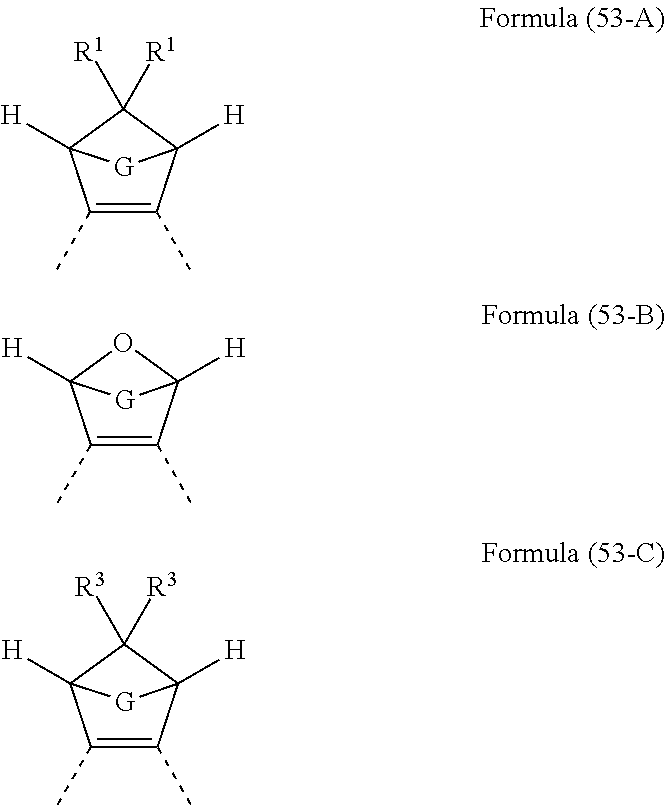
C1(C)=C(C)C2([H])C([R1])([R1])C1([H])[G]2.C1(C)=C(C)C2([H])OC1([H])[G]2.C1(C)=C(C)C2([H])C([R3])([R3])C1([H])[G]2
